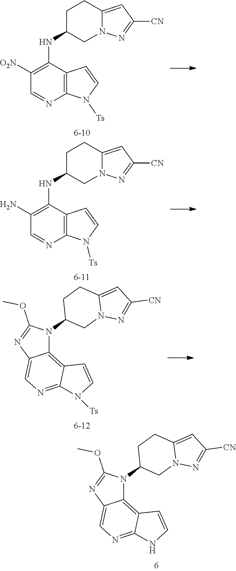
C12=C3C(=NC=C1N=C(OC)N2C1CN2C(=CC([CN])=N2)CC1)NC=C3.C1([O2N])=C(NC2CN3C(=CC([CN])=N3)CC2)C2=C(N=C1)N([Ts])C=C2.C1(N)=C(NC2CN3C(=CC([CN])=N3)CC2)C2=C(N=C1)N([Ts])C=C2.C12=C3C(=NC=C1N=C(OC)N2C1CN2C(=CC([CN])=N2)CC1)N([Ts])C=C3
